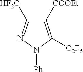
C1([COOEt])=C([C2F5])N([Ph])N=C1[HF2C]
